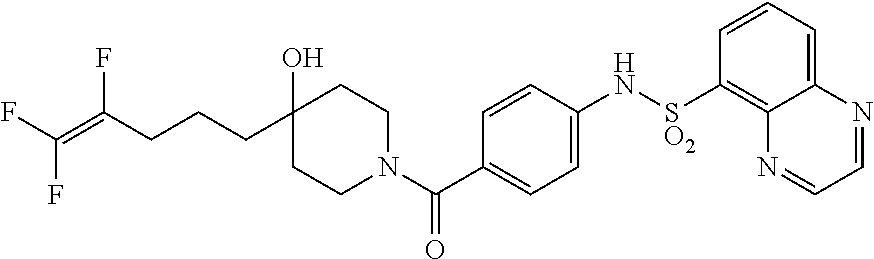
C1=CC=C2C(=C1[SO2]NC1=CC=C(C(N3CCC(O)(CCCC(=C(F)F)F)CC3)=O)C=C1)N=CC=N2
